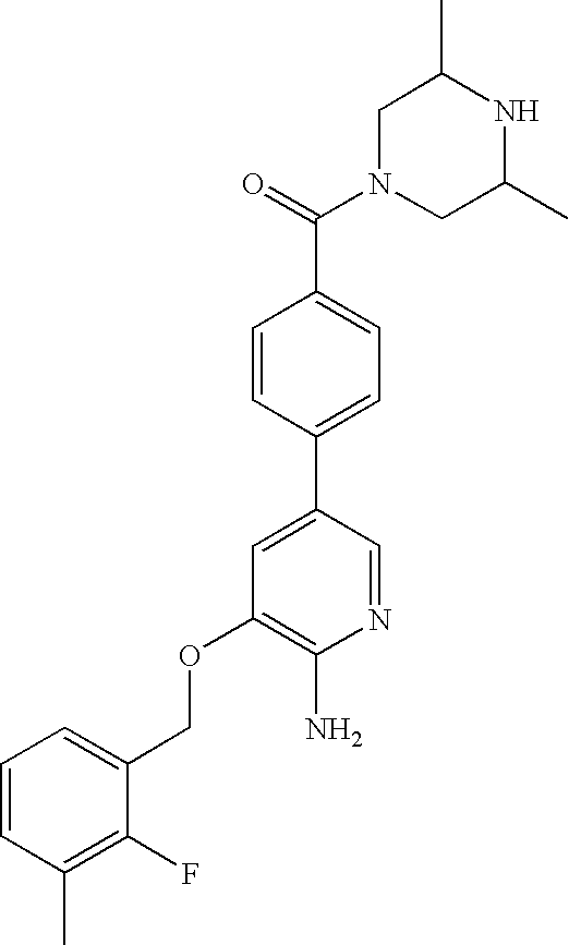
C1N(C(=O)C2=CC=C(C3=CC(OCC4=CC=CC(C)=C4F)=C(N)N=C3)C=C2)CC(C)NC1C
